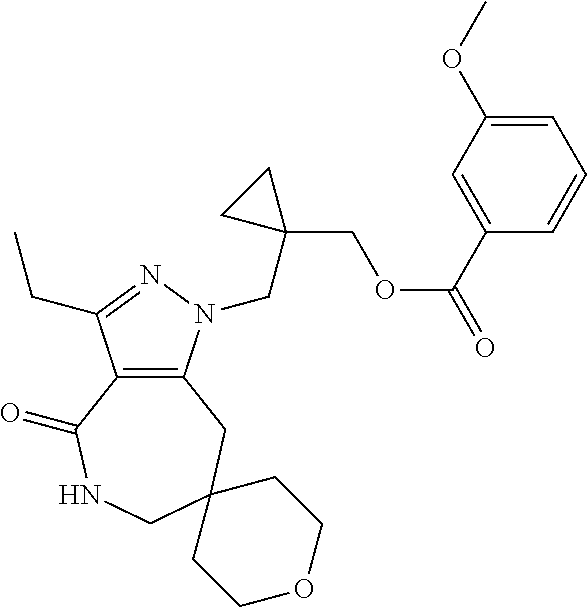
C12=C(CC3(CNC1=O)CCOCC3)N(CC1(COC(C3=CC(OC)=CC=C3)=O)CC1)N=C2CC
